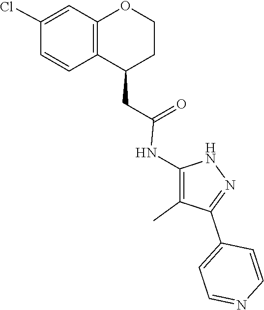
N1C(NC(CC2C3=C(C=C(Cl)C=C3)OCC2)=O)=C(C)C(C2=CC=NC=C2)=N1
